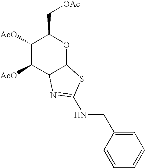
C1([AcO])C([AcO])C2C(OC1C[OAc])SC(NCC1=CC=CC=C1)=N2
